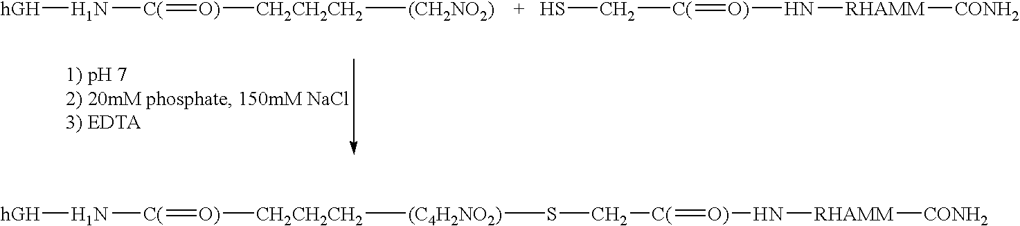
[hGH]N[C(]=[O)][CH2CH2CH2][(CH2NO2)].SC[C(]=[O)]N[RHAMM][CONH2].[hGH]N[C(]=[O)][CH2CH2CH2][(C4H2NO2)]SC[C(]=[O)]N[RHAMM][CONH2]
